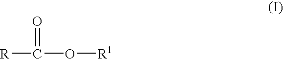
O=C([R])O[R1]
